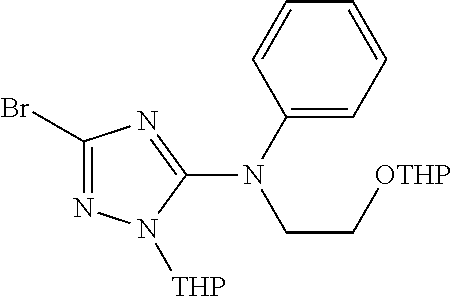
C1(Br)=NN([THP])C(N(C2=CC=CC=C2)CC[OTHP])=N1
